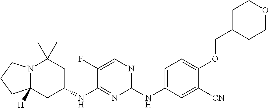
N12C([H])(CC(NC3=NC(NC4=CC=C(OCC5CCOCC5)C([CN])=C4)=NC=C3F)CC1(C)C)CCC2
